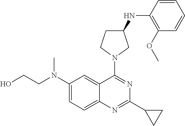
C1(N(CCO)C)=CC=C2C(=C1)C(N1CC(NC3=C(OC)C=CC=C3)CC1)=NC(C1CC1)=N2
